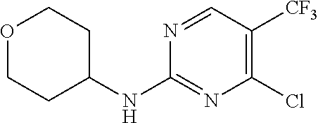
ClC1=C([CF3])C=NC(NC2CCOCC2)=N1
